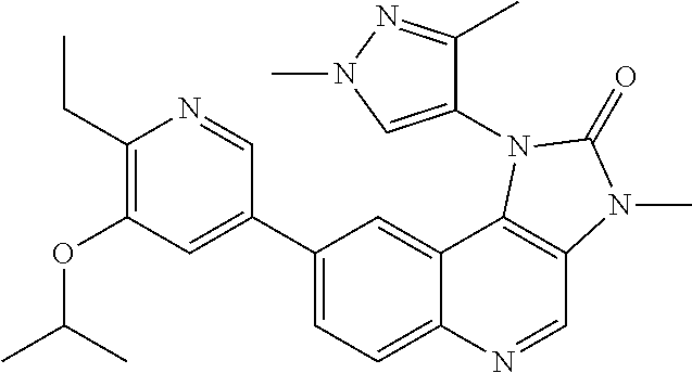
C1(C2=CC(OC(C)C)=C(CC)N=C2)=CC=C2C(=C1)C1=C(C=N2)N(C)C(=O)N1C1=CN(C)N=C1C
